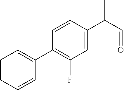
C1=CC=CC(C2=C(F)C=C(C(C=O)C)C=C2)=C1
